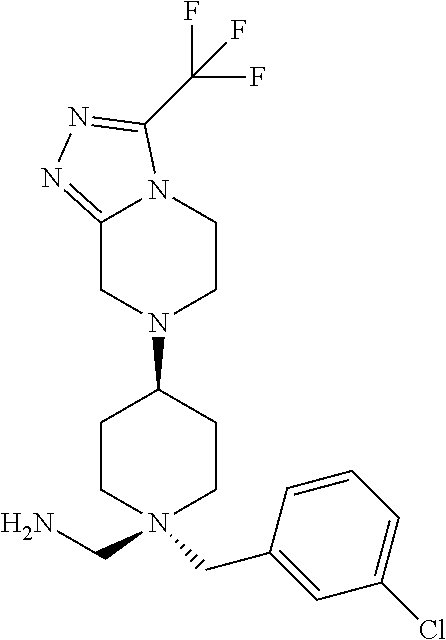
C12=NN=C(C(F)(F)F)N1CCN(C1CCN(CC3=CC(Cl)=CC=C3)(CN)CC1)C2
